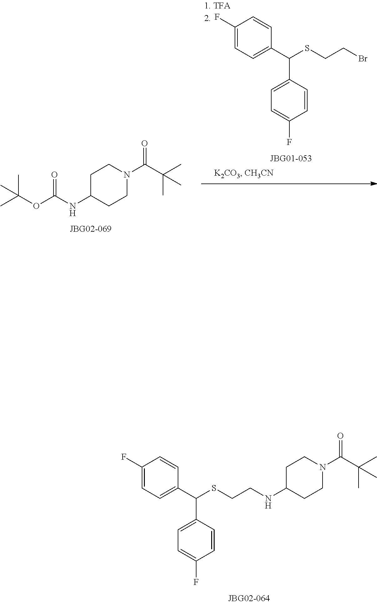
C1=CC(C(C2=CC=C(F)C=C2)SCCNC2CCN(C(C(C)(C)C)=O)CC2)=CC=C1F.C1=CC(C(C2=CC=C(F)C=C2)SCCBr)=CC=C1F.CC(C)(C)OC(NC1CCN(C(=O)C(C)(C)C)CC1)=O
